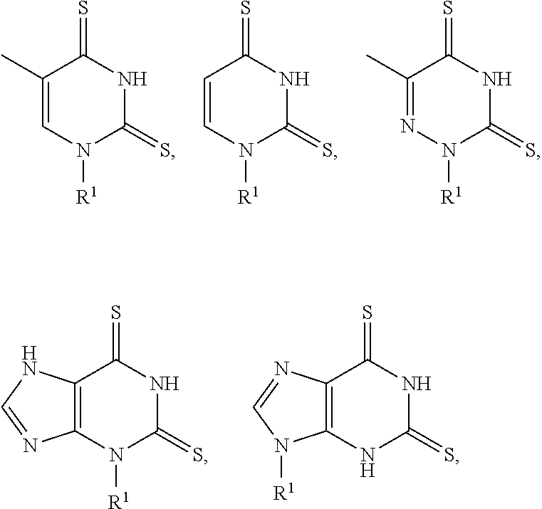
C1(C)=CN([R1])C(=S)NC1=S.C1=CN([R1])C(=S)NC1=S.C1(C)=NN([R1])C(=S)NC1=S.C12=C(N([R1])C(=S)NC1=S)N=CN2.C12=C(NC(=S)NC1=S)N([R1])C=N2
